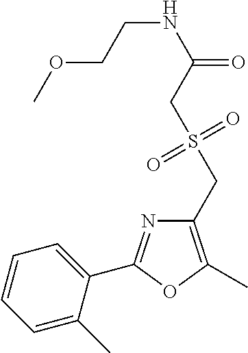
C1=CC=C(C)C(C2=NC(CS(CC(NCCOC)=O)(=O)=O)=C(C)O2)=C1
